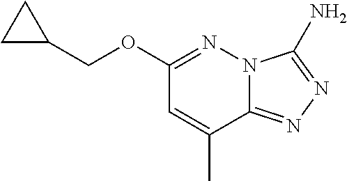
C1(OCC2CC2)=NN2C(=NN=C2N)C(C)=C1
